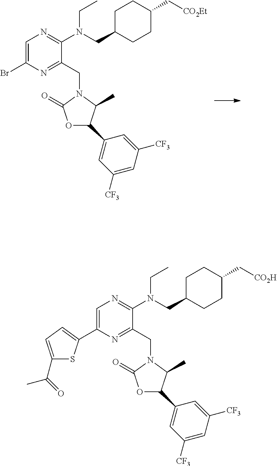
C1=C(Br)N=C(CN2C(C)C(C3=CC([CF3])=CC([CF3])=C3)OC2=O)C(N(CC)CC2CCC(C[CO2Et])CC2)=N1.C1=C(C2=CC=C(C(C)=O)S2)N=C(CN2C(C)C(C3=CC([CF3])=CC([CF3])=C3)OC2=O)C(N(CC)CC2CCC(C[CO2H])CC2)=N1
